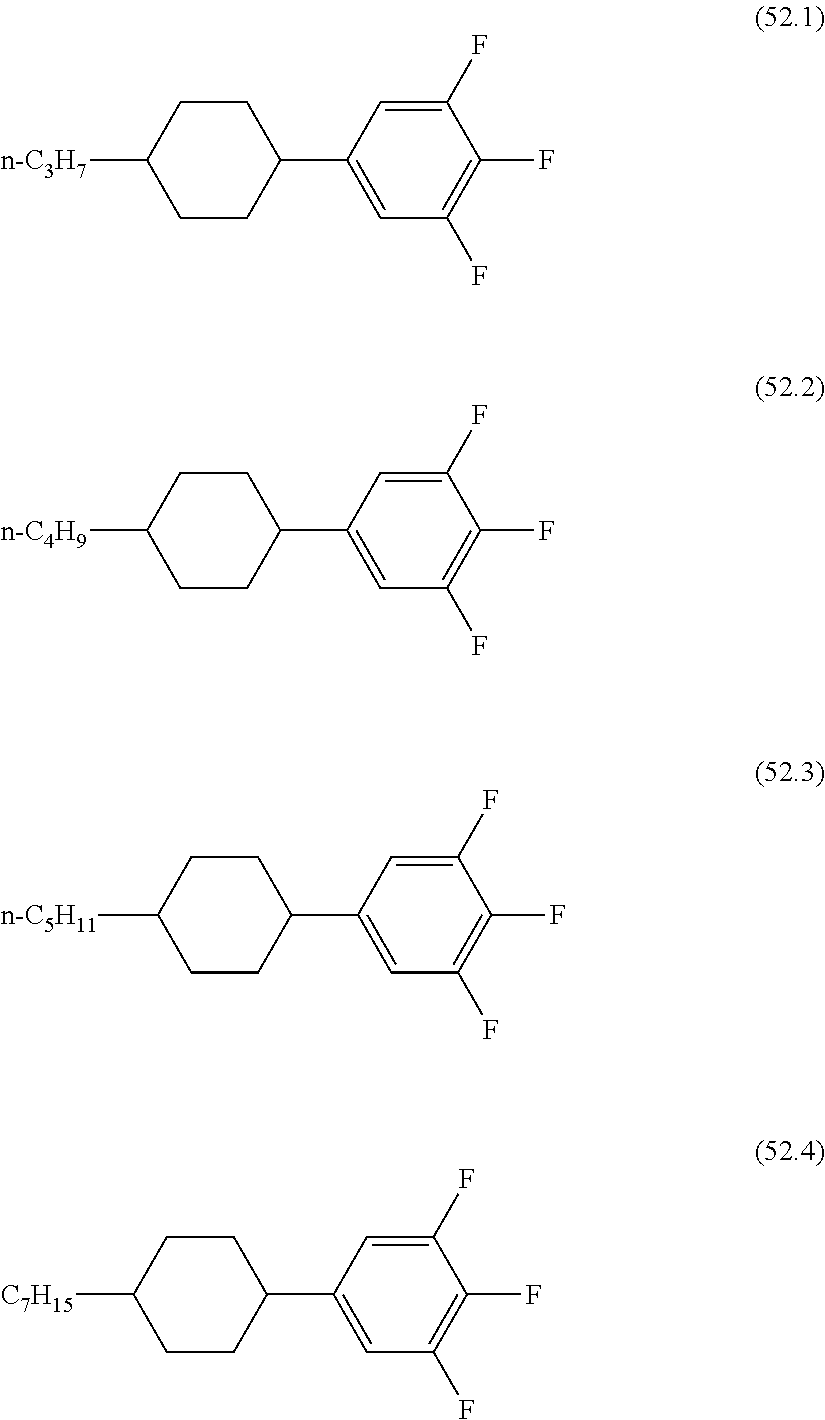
C1([n-C3H7])CCC(C2=CC(F)=C(F)C(F)=C2)CC1.C1([n-C4H9])CCC(C2=CC(F)=C(F)C(F)=C2)CC1.C1([n-C5H11])CCC(C2=CC(F)=C(F)C(F)=C2)CC1.C1([C7H15])CCC(C2=CC(F)=C(F)C(F)=C2)CC1
